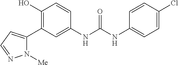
C1(O)=C(C2=CC=NN2[Me])C=C(NC(=O)NC2=CC=C(Cl)C=C2)C=C1
